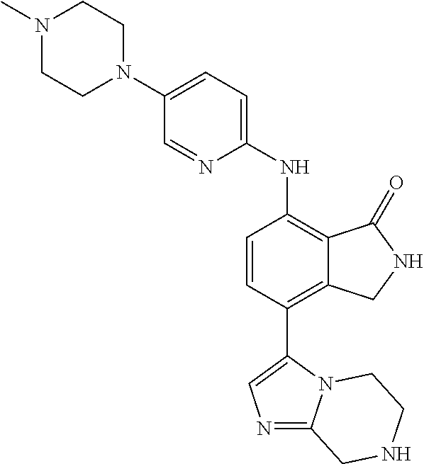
C1(N2CCN(C)CC2)=CC=C(NC2=C3C(=C(C4=CN=C5N4CCNC5)C=C2)CNC3=O)N=C1
